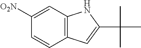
C12=C(C=C([O2N])C=C1)NC(C(C)(C)C)=C2
